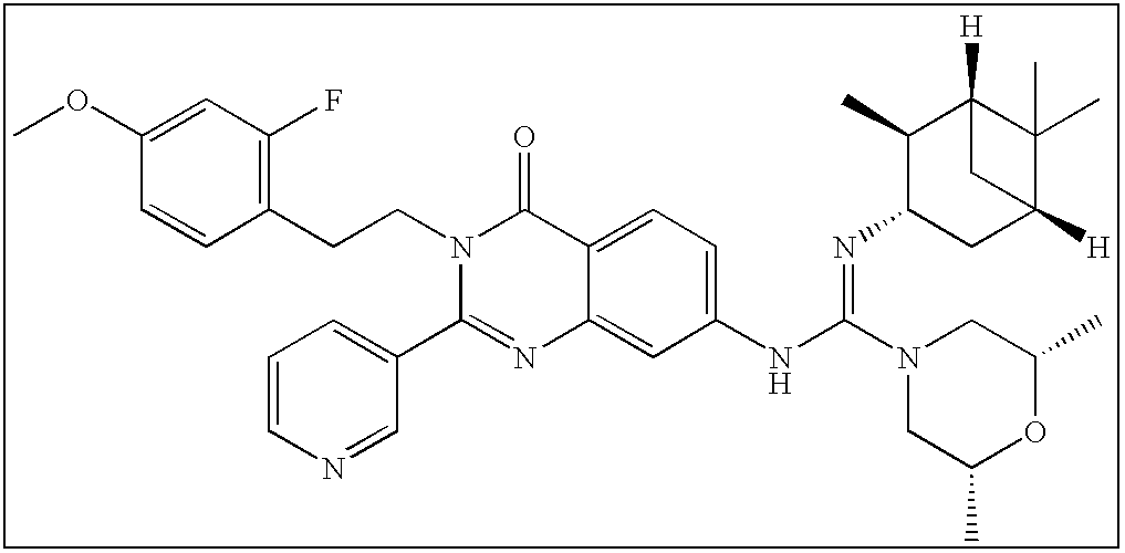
C1(OC)=CC(F)=C(CCN2C(C3=CC=CN=C3)=NC3=CC(NC(=NC4CC5([H])C(C)(C)C([H])(C4C)C5)N4CC(C)OC(C)C4)=CC=C3C2=O)C=C1
